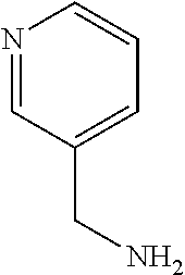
N1=CC(CN)=CC=C1
